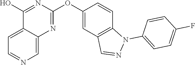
C12=CC=NC=C1N=C(OC1=CC3=C(C=C1)N(C1=CC=C(F)C=C1)N=C3)N=C2O
